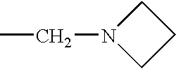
CCN1CCC1
